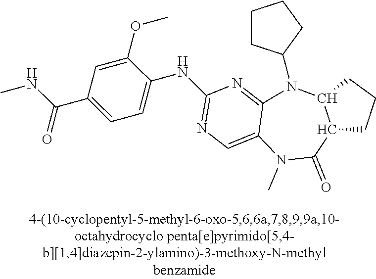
C1CC(N2C3=NC(NC4=CC=C(C(NC)=O)C=C4OC)=NC=C3N(C)C(=O)C3C2CCC3)CC1
